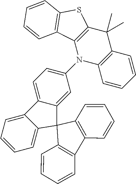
C1(N2C3=C(C(C)(C)C4=C2C2=C(S4)C=CC=C2)C=CC=C3)=CC=C2C3=CC=CC=C3C3(C2=C1)C1=C(C2=C3C=CC=C2)C=CC=C1
